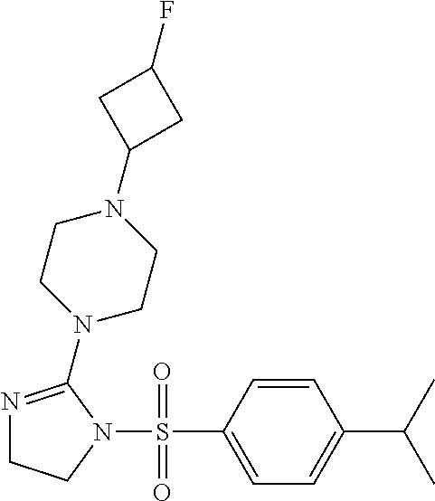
N1=C(N2CCN(C3CC(F)C3)CC2)N(S(C2=CC=C(C(C)C)C=C2)(=O)=O)CC1
